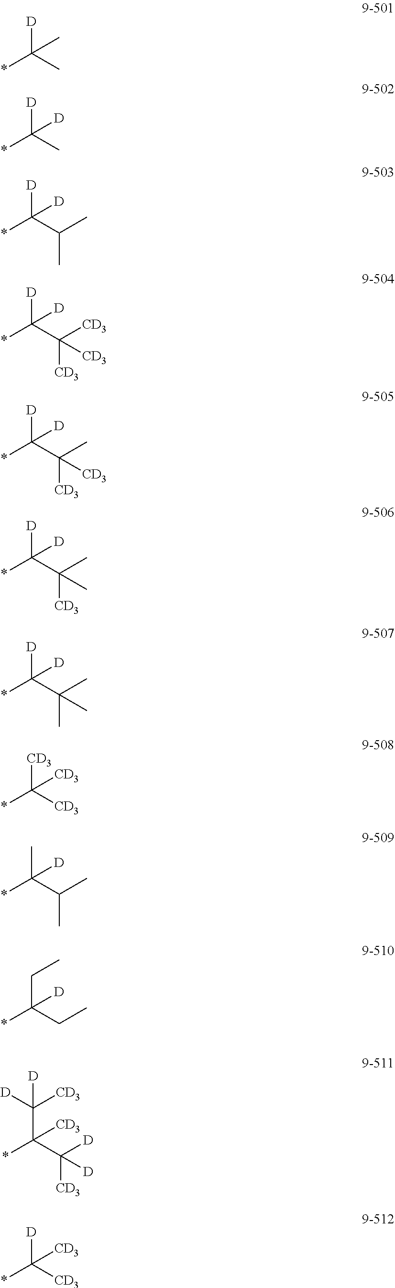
[D]C(C)(*)C.[D]C(C)(*)[D].[D]C(C(C)C)(*)[D].[D]C(C([CD3])([CD3])[CD3])(*)[D].[D]C(C(C)([CD3])[CD3])(*)[D].[D]C(C(C)([CD3])C)(*)[D].[D]C(C(C)(C)C)(*)[D].[CD3]C([CD3])(*)[CD3].CC(C(C)C)(*)[D].C(C(CC)(*)[D])C.C(C(C([D])([CD3])[D])(*)[CD3])([D])([CD3])[D].[D]C([CD3])(*)[CD3]
